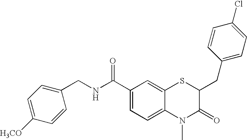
C1(C(NCC2=CC=C([H3CO])C=C2)=O)=CC=C2C(=C1)SC(CC1=CC=C(Cl)C=C1)C(=O)N2C
